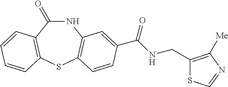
C1(=O)NC2=C(SC3=C1C=CC=C3)C=CC(C(NCC1=C([Me])N=CS1)=O)=C2
